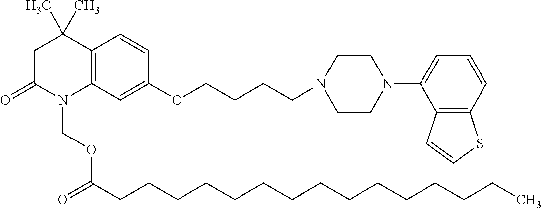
C1C(=O)N(COC(CCCCCCCCCCCCCCC)=O)C2=C(C1(C)C)C=CC(OCCCCN1CCN(C3=CC=CC4=C3C=CS4)CC1)=C2
